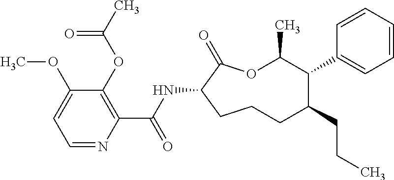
C1CC(NC(C2=C(OC(C)=O)C(OC)=CC=N2)=O)C(=O)OC(C)C(C2=CC=CC=C2)C(CCC)C1
